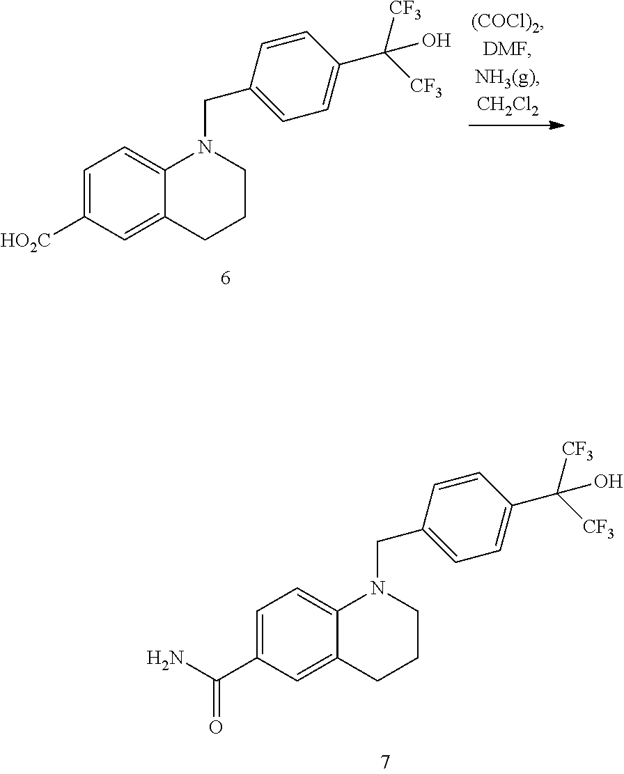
C1([HO2C])=CC=C2C(=C1)CCCN2CC1=CC=C(C([CF3])([CF3])O)C=C1.C1(C(N)=O)=CC=C2C(=C1)CCCN2CC1=CC=C(C([CF3])([CF3])O)C=C1
